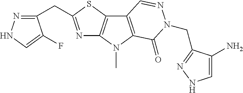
N1=C(CC2=NNC=C2F)SC2=C1N(C)C1=C2C=NN(CC2=NNC=C2N)C1=O
